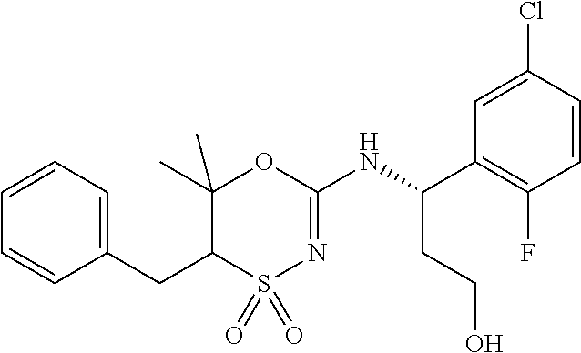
C1=CC=CC(CC2C(C)(C)OC(NC(C3=C(F)C=CC(Cl)=C3)CCO)=NS2(=O)=O)=C1
